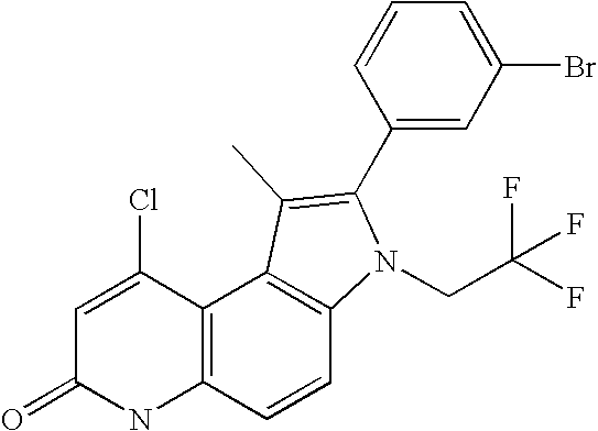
N1C2=C(C(Cl)=CC1=O)C1=C(C=C2)N(CC(F)(F)F)C(C2=CC(Br)=CC=C2)=C1C
